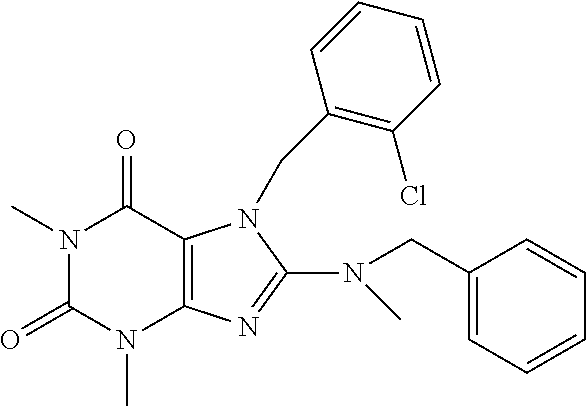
N1(C)C(=O)N(C)C2=C(C1=O)N(CC1=C(Cl)C=CC=C1)C(N(CC1=CC=CC=C1)C)=N2
